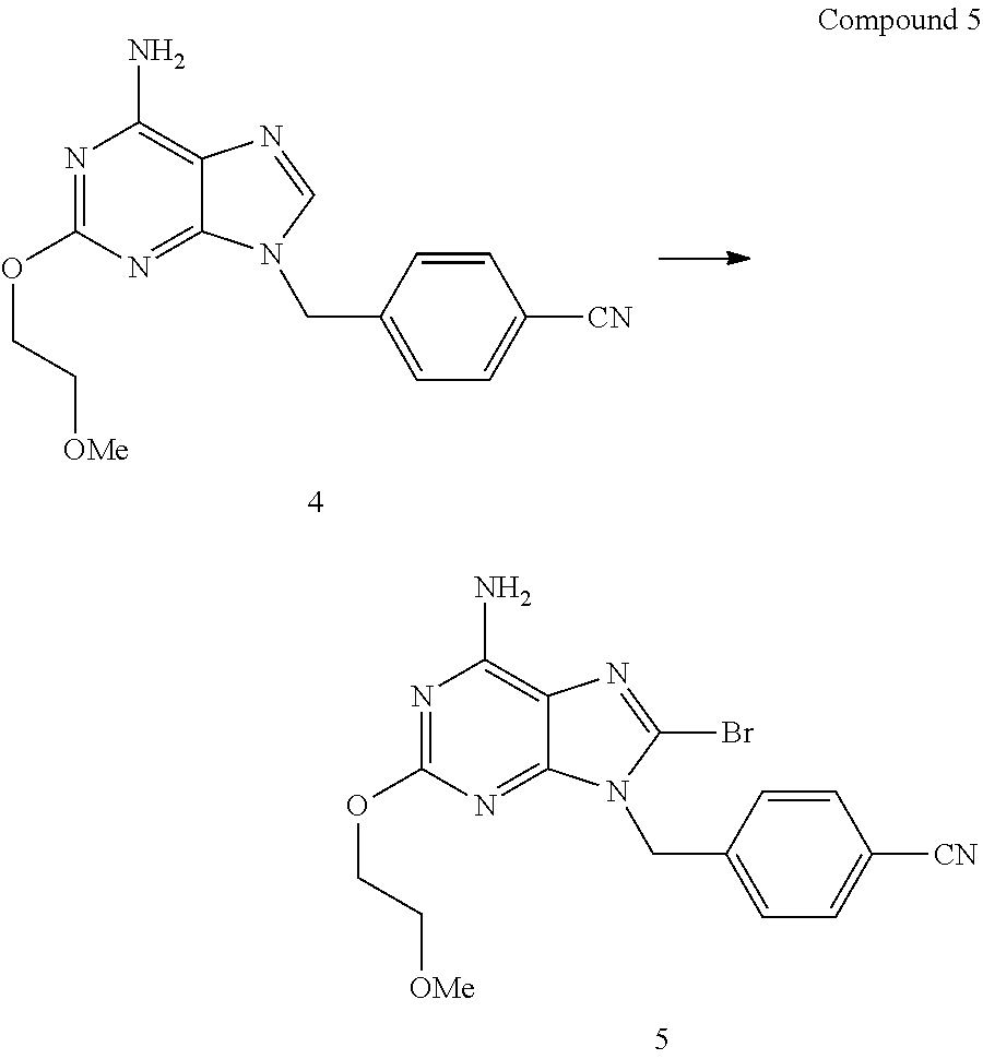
N1=C(OCC[OMe])N=C2C(=C1N)N=CN2CC1=CC=C([CN])C=C1.N1=C(OCC[OMe])N=C2C(=C1N)N=C(Br)N2CC1=CC=C([CN])C=C1
